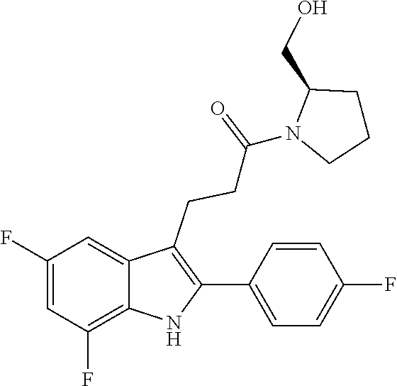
C1(C2=C(CCC(=O)N3CCCC3CO)C3=CC(F)=CC(F)=C3N2)=CC=C(F)C=C1
